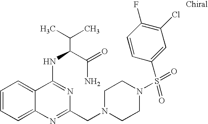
C1=CC=C2C(=C1)C(NC(C(N)=O)C(C)C)=NC(CN1CCN(S(=O)(=O)C3=CC(Cl)=C(F)C=C3)CC1)=N2
